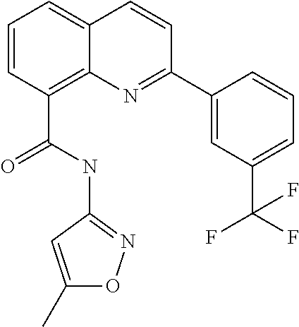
C(C1=C2C(=CC=C1)C=CC(C1=CC(C(F)(F)F)=CC=C1)=N2)(NC1=NOC(C)=C1)=O
